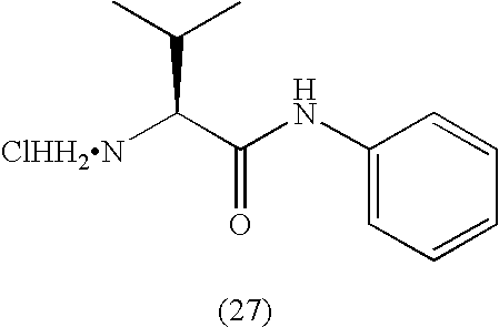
[ClHH2N]C(C(NC1=CC=CC=C1)=O)C(C)C
